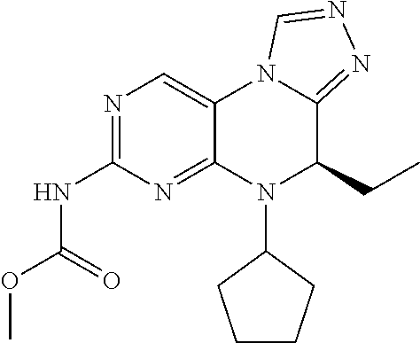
N(C1=NC=C2C(=N1)N(C1CCCC1)C(CC)C1=NN=CN21)C(OC)=O
